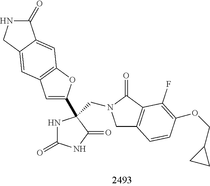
C1C2=C(C(=O)N1CC1(C3=CC4=C(O3)C=C3C(=C4)CNC3=O)NC(=O)NC1=O)C(F)=C(OCC1CC1)C=C2
